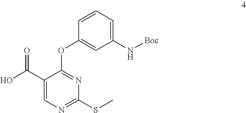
C1(N[Boc])=CC=CC(OC2=NC(SC)=NC=C2C(=O)O)=C1
